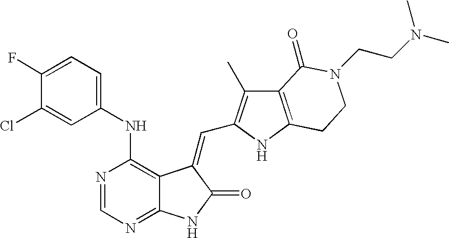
C1=NC(NC2=CC=C(F)C(Cl)=C2)=C2C(=N1)NC(=O)C2=CC1=C(C)C2=C(N1)CCN(CCN(C)C)C2=O
